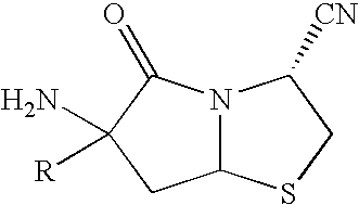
N12C(SCC1[CN])CC([R])(N)C2=O
